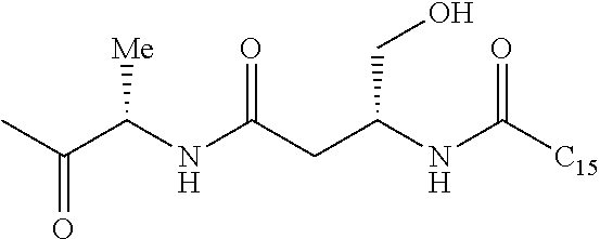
CC(C(NC(CC(CO)NC([C15])=O)=O)[Me])=O
